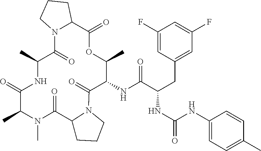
CC1N(C)C(=O)C2CCCN2C(=O)C(NC(C(NC(=O)NC2=CC=C(C)C=C2)CC2=CC(F)=CC(F)=C2)=O)C(C)OC(=O)C2N(C(=O)C(C)NC1=O)CCC2
